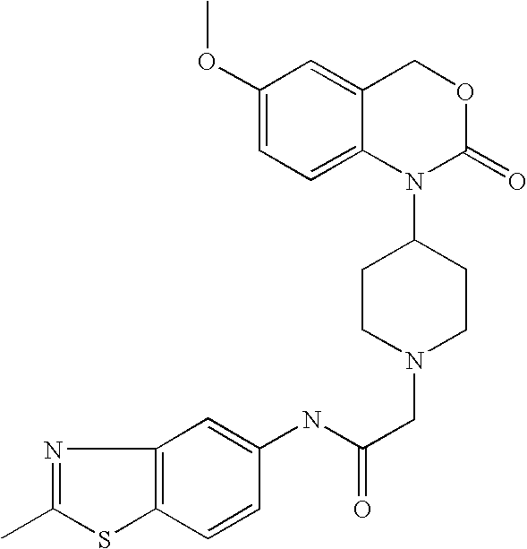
N(C(CN1CCC(N2C(=O)OCC3=CC(OC)=CC=C23)CC1)=O)C1=CC2=C(C=C1)SC(C)=N2
